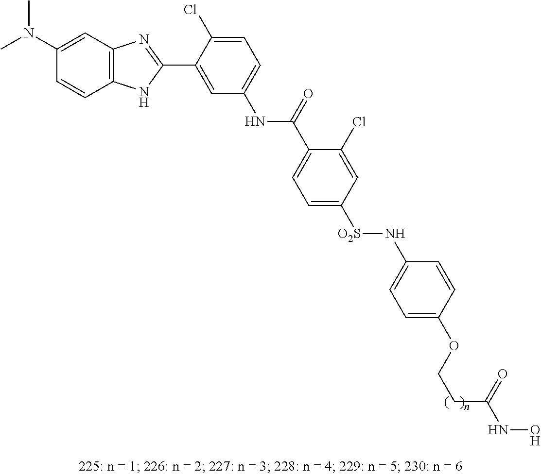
N(C1=CC=C(Cl)C(C2=NC3=C(N2)C=CC(N(C)C)=C3)=C1)C(=O)C1=CC=C([SO2]NC2=CC=C(OCCC(=O)NO)C=C2)C=C1Cl
